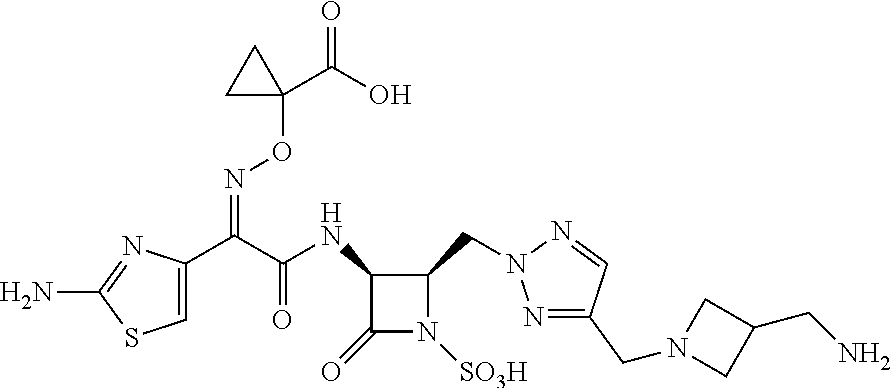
N1=C(CN2CC(CN)C2)C=NN1CC1C(NC(=O)C(=NOC2(C(=O)O)CC2)C2=CSC(N)=N2)C(=O)N1[SO3H]
